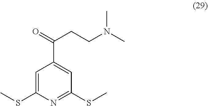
C1=C(SC)N=C(SC)C=C1C(CCN(C)C)=O
